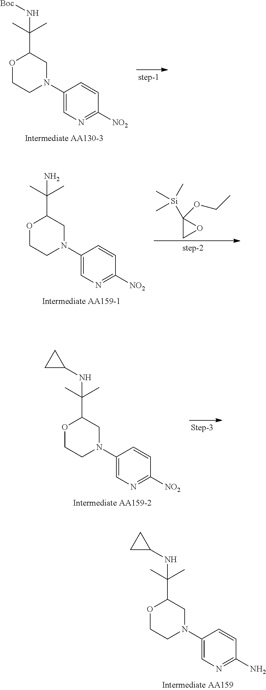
C1(C(C)(C)N[Boc])CN(C2=CN=C([NO2])C=C2)CCO1.C[Si](C1(OCC)CO1)(C)C.C1(C(C)(C)N)CN(C2=CN=C([NO2])C=C2)CCO1.C1(C(C)(C)NC2CC2)CN(C2=CN=C([NO2])C=C2)CCO1.C1(C(C)(C)NC2CC2)CN(C2=CN=C(N)C=C2)CCO1
